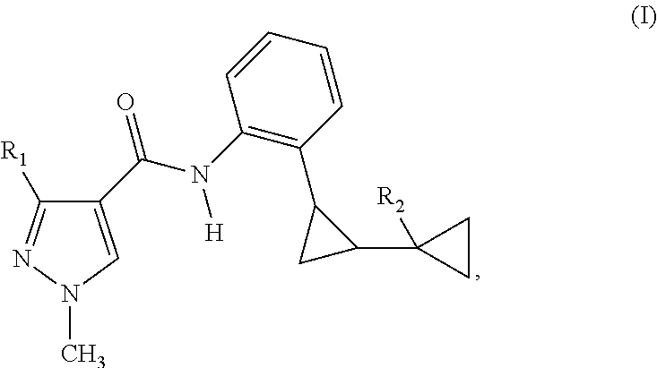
N(C(C1=CN(C)N=C1[R1])=O)(C1=C(C2CC2C2([R2])CC2)C=CC=C1)[H]
